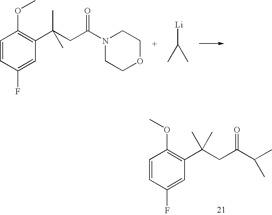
C1=CC(F)=CC(C(CC(N2CCOCC2)=O)(C)C)=C1OC.CC(C)[Li].C1=CC(F)=CC(C(CC(C(C)C)=O)(C)C)=C1OC
